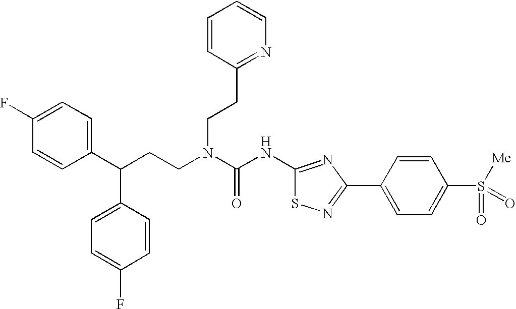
C1(C(CCN(C(NC2=NC(C3=CC=C(S([Me])(=O)=O)C=C3)=NS2)=O)CCC2=NC=CC=C2)C2=CC=C(F)C=C2)=CC=C(F)C=C1
